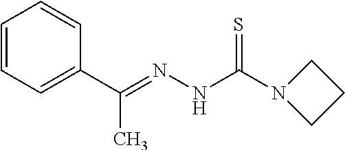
C1=CC=C(C(=NNC(N2CCC2)=S)C)C=C1
